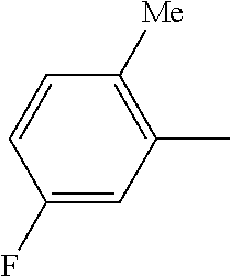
C1(F)=CC(C)=C([Me])C=C1
